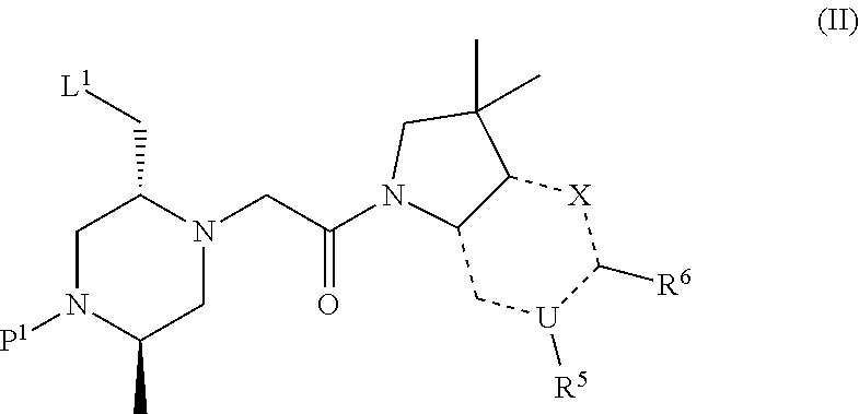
[X]1C2C(C[U]([R5])C1[R6])N(C(=O)CN1C(C[L1])CN([P1])C(C)C1)CC2(C)C
